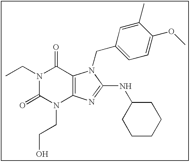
N1(CC)C(=O)N(CCO)C2=C(C1=O)N(CC1=CC=C(OC)C(C)=C1)C(NC1CCCCC1)=N2
